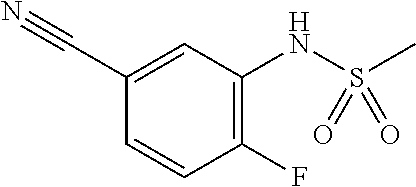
C1=CC(F)=C(NS(=O)(C)=O)C=C1C#N
